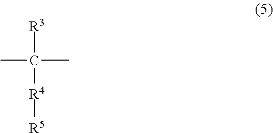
CC([R3])([R4][R5])C
